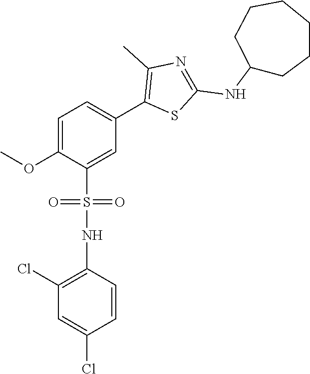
C1=C(OC)C(S(=O)(=O)NC2=C(Cl)C=C(Cl)C=C2)=CC(C2=C(C)N=C(NC3CCCCCC3)S2)=C1
